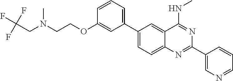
C1(C2=CC=CC(OCCN(CC(F)(F)F)C)=C2)=CC=C2C(=C1)C(NC)=NC(C1=CN=CC=C1)=N2
